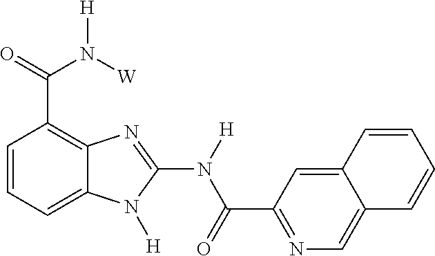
C1=CC=C2C(=C1C(N([H])[W])=O)N=C(N([H])C(=O)C1=NC=C3C(=C1)C=CC=C3)N2[H]
